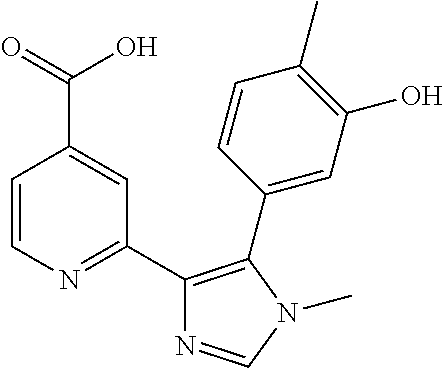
C1=CN=C(C2=C(C3=CC(O)=C(C)C=C3)N(C)C=N2)C=C1C(=O)O
